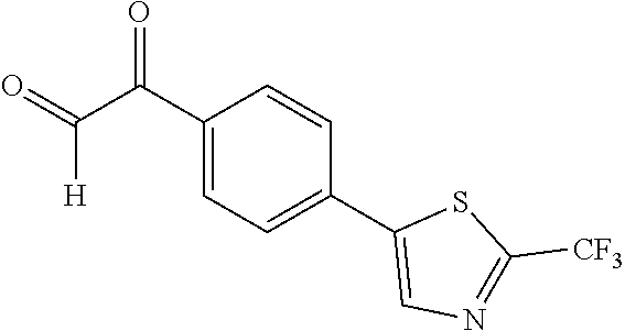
C1(C(C(=O)[H])=O)=CC=C(C2=CN=C([CF3])S2)C=C1
